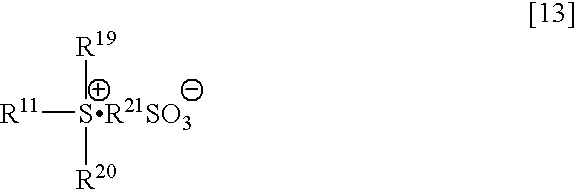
[R11][SR21SO3]([R19])[R20]
